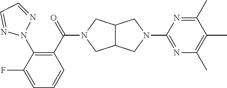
C1(C(=O)N2CC3C(C2)CN(C2=NC(C)=C(C)C(C)=N2)C3)=C(N2N=CC=N2)C(F)=CC=C1
